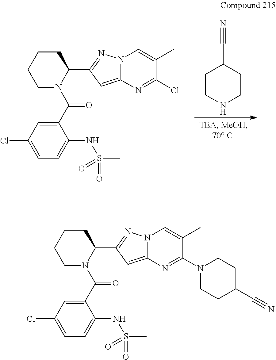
C1CCCN(C(=O)C2=CC(Cl)=CC=C2NS(C)(=O)=O)C1C1=NN2C(=C1)N=C(Cl)C(C)=C2.C1CNCCC1C#N.C1CCCN(C(=O)C2=CC(Cl)=CC=C2NS(C)(=O)=O)C1C1=NN2C(=C1)N=C(N1CCC(C#N)CC1)C(C)=C2
